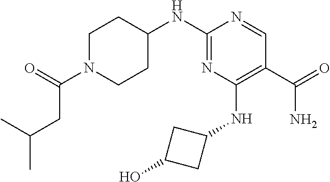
C1C(NC2=NC(NC3CC(O)C3)=C(C(N)=O)C=N2)CCN(C(=O)CC(C)C)C1
